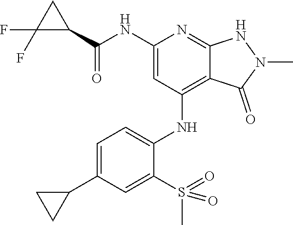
C(NC1=CC(NC2=CC=C(C3CC3)C=C2S(C)(=O)=O)=C2C(=N1)NN(C)C2=O)(=O)C1CC1(F)F
